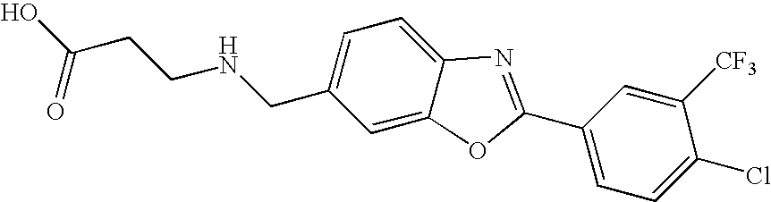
OC(CCNCC1=CC=C2C(=C1)OC(C1=CC=C(Cl)C([CF3])=C1)=N2)=O
